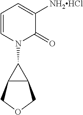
C1=CN(C2C3C2COC3)C(=O)C([NH2HCl])=C1
